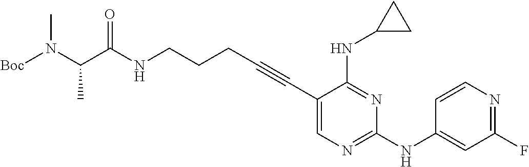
N(CCCC#CC1=CN=C(NC2=CC(F)=NC=C2)N=C1NC1CC1)C(C(N([Boc])C)C)=O
